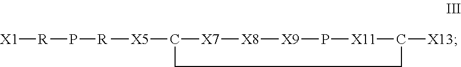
[X1][R]P[R][X5]C1[X7][X8][X9]P[X11]C([X13])CC1
